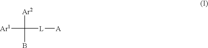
[Ar1]C(B)([L][A])[Ar2]
